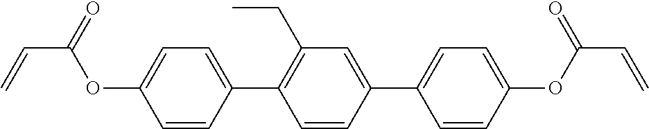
C1=C(OC(C=C)=O)C=CC(C2=C(CC)C=C(C3=CC=C(OC(C=C)=O)C=C3)C=C2)=C1
